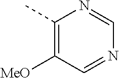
C1(C)=C([MeO])C=NC=N1
